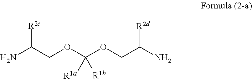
NC(COC(OCC(N)[R2d])([R1b])[R1a])[R2c]
